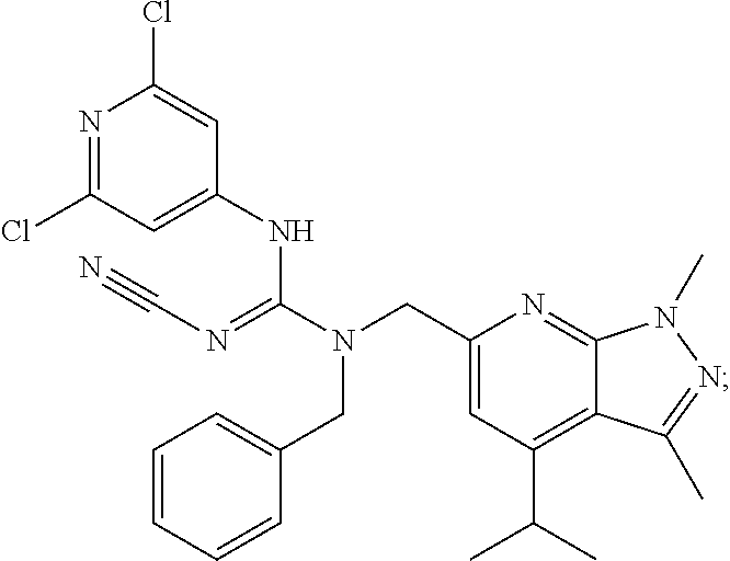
C1(CN(C(=NC#N)NC2=CC(Cl)=NC(Cl)=C2)CC2=CC=CC=C2)=CC(C(C)C)=C2C(=N1)N(C)N=C2C
